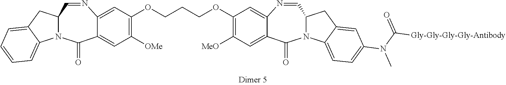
C(COC1=C([MeO])C=C2C(=C1)N=CC1N(C2=O)C2=CC=C(N(C(=O)[Gly-Gly-Gly-Gly-Antibody])C)C=C2C1)COC1=C([OMe])C=C2C(=C1)N=CC1N(C2=O)C2=CC=CC=C2C1
